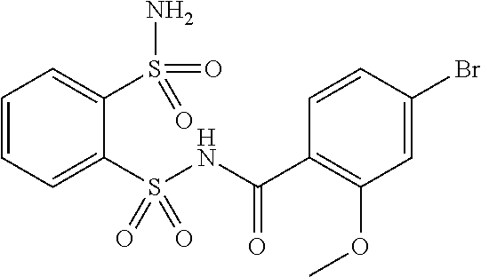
C1=CC=C(S(NC(C2=C(OC)C=C(Br)C=C2)=O)(=O)=O)C(S(N)(=O)=O)=C1
